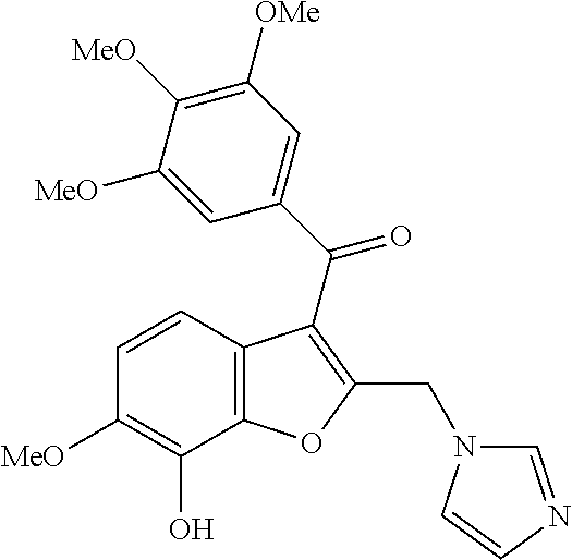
C12=C(C(O)=C([MeO])C=C1)OC(CN1C=NC=C1)=C2C(C1=CC([OMe])=C([MeO])C([MeO])=C1)=O
